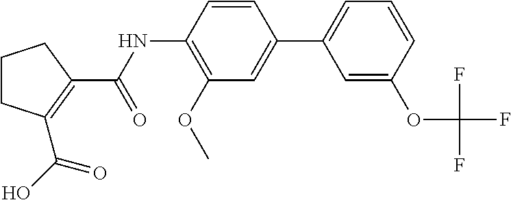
C1CC(C(=O)O)=C(C(=O)NC2=C(OC)C=C(C3=CC=CC(OC(F)(F)F)=C3)C=C2)C1
